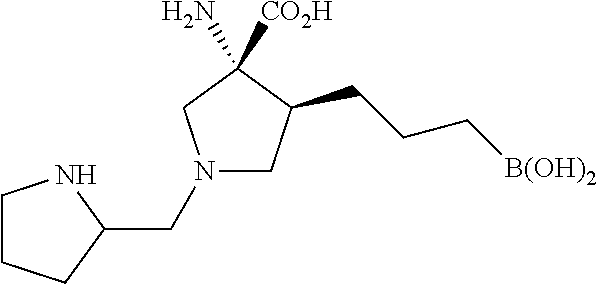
C1C(CCC[B(OH)2])C(N)([CO2H])CN1CC1CCCN1
